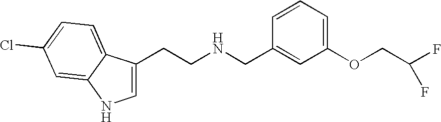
C1=C(CCNCC2=CC(OCC(F)F)=CC=C2)C2=CC=C(Cl)C=C2N1
